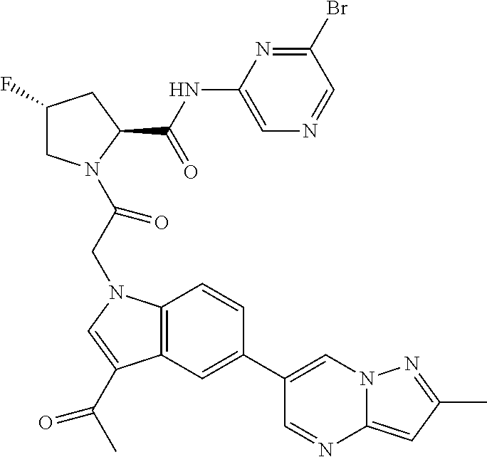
C1(F)CN(C(CN2C3=C(C(C(C)=O)=C2)C=C(C2=CN4C(=CC(C)=N4)N=C2)C=C3)=O)C(C(NC2=CN=CC(Br)=N2)=O)C1
